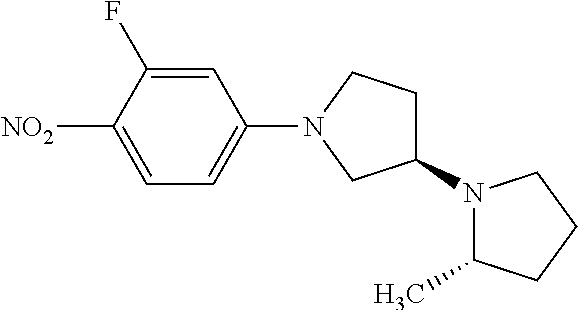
C1(N2CC(N3C(C)CCC3)CC2)=CC=C([NO2])C(F)=C1
